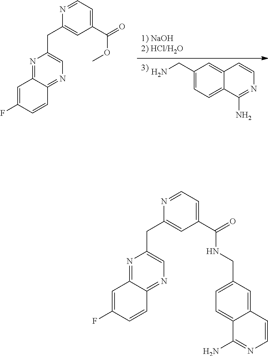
C1(CN)=CC=C2C(=C1)C=CN=C2N.N1=C2C(=NC=C1CC1=CC(C(=O)OC)=CC=N1)C=CC(F)=C2.C(C1=CC(C(=O)NCC2=CC=C3C(=C2)C=CN=C3N)=CC=N1)C1=CN=C2C(=N1)C=C(F)C=C2
